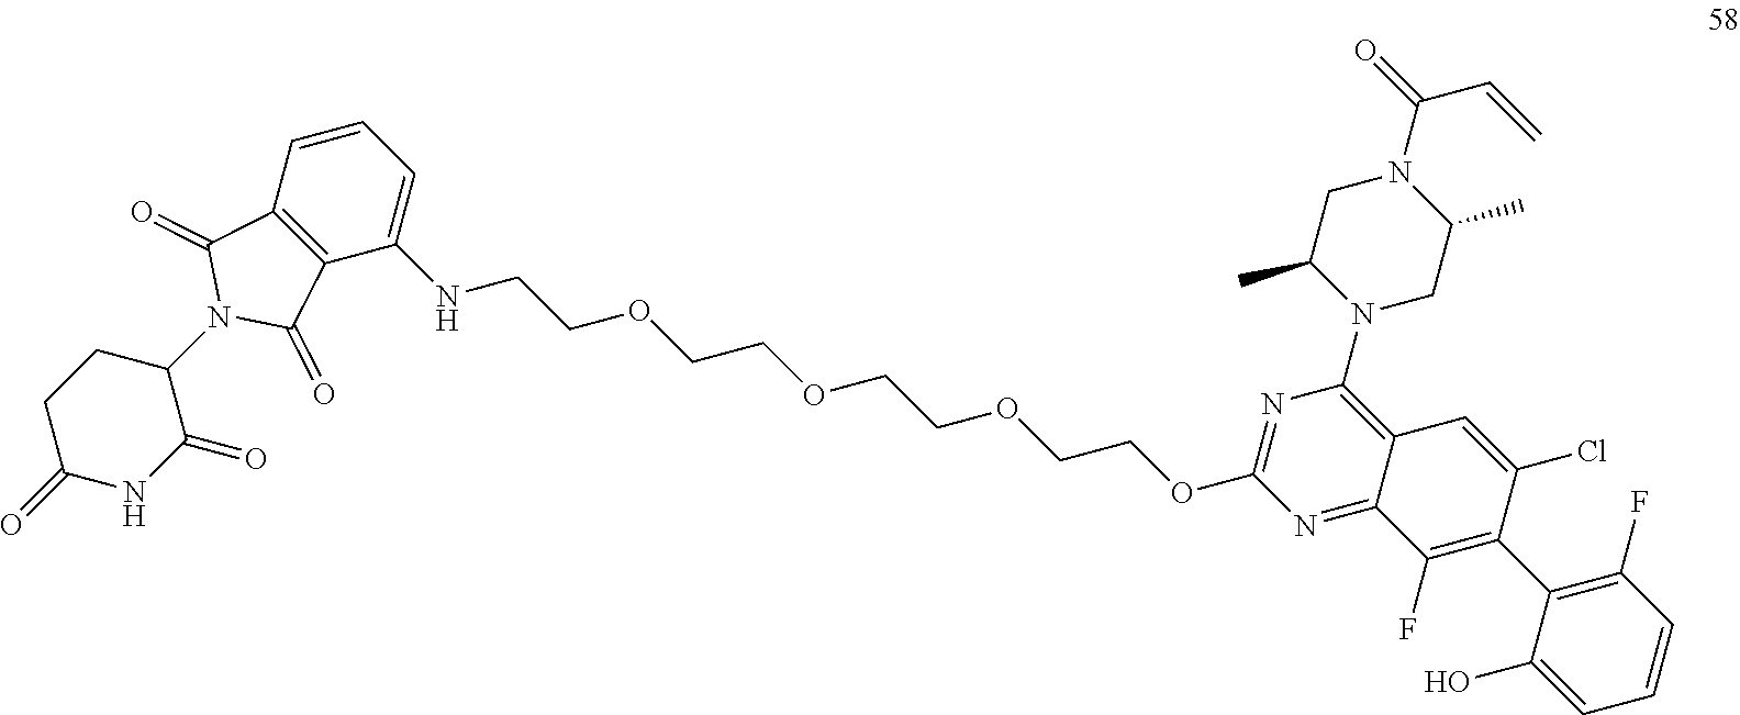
C1C(=O)NC(=O)C(N2C(=O)C3=C(C2=O)C=CC=C3NCCOCCOCCOCCOC2=NC(N3C(C)CN(C(C=C)=O)C(C)C3)=C3C(=N2)C(F)=C(C2=C(F)C=CC=C2O)C(Cl)=C3)C1
